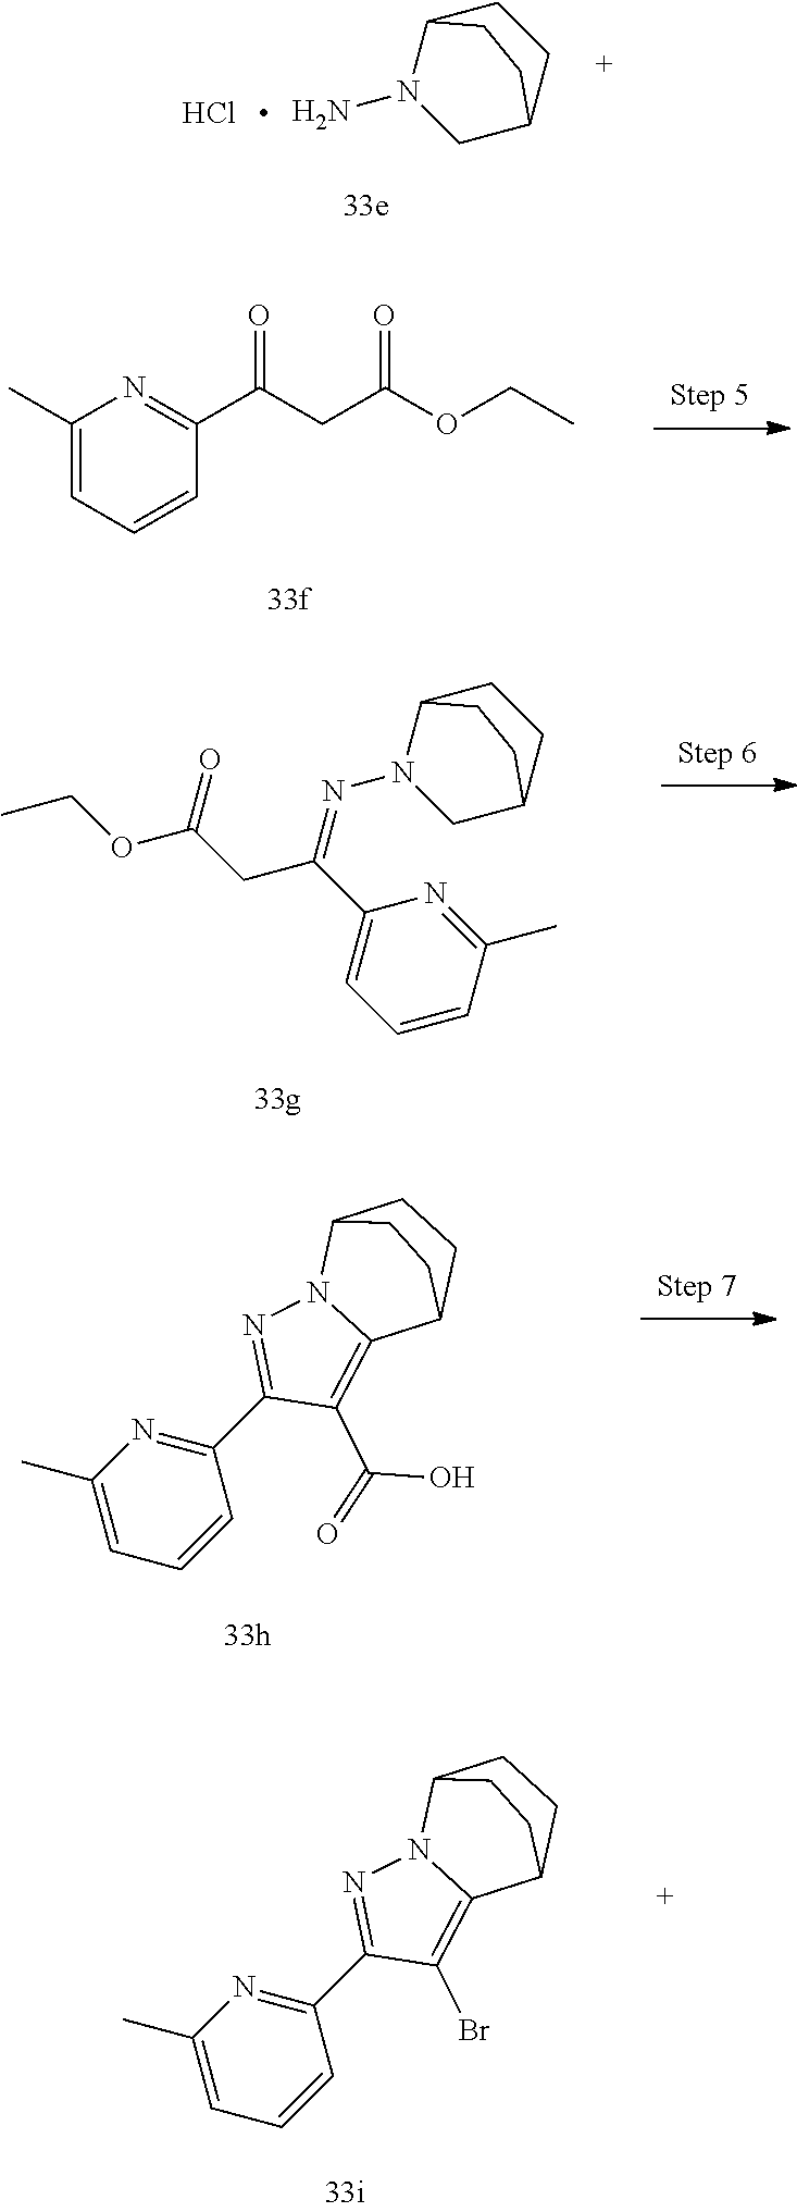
C1(C)=CC=CC(C(CC(OCC)=O)=O)=N1.O(C(CC(C1=CC=CC(C)=N1)=NN1CC2CCC1CC2)=O)CC.C1(C2=NN3C(=C2C(=O)O)C2CCC3CC2)=NC(C)=CC=C1.C1(C2=NN3C(=C2Br)C2CCC3CC2)=NC(C)=CC=C1.N1(N)CC2CCC1CC2.Cl
